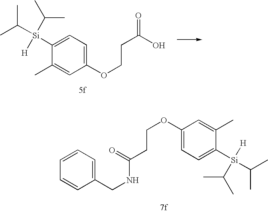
C1([Si](C(C)C)([H])C(C)C)=CC=C(OCCC(=O)O)C=C1C.C1=CC=C(CNC(=O)CCOC2=CC=C([Si]([H])(C(C)C)C(C)C)C(C)=C2)C=C1
